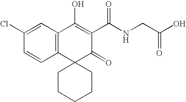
C12=C(C=C(Cl)C=C1)C(O)=C(C(NCC(O)=O)=O)C(=O)C21CCCCC1
